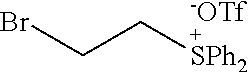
C(C[SPh2])Br.[-OTf]
